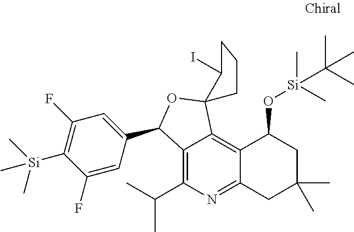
C12=C(C(C)C)N=C3C(=C1C1(OC2C2=CC(F)=C([Si](C)(C)C)C(F)=C2)C(I)CCC1)C(O[Si](C)(C)C(C)(C)C)CC(C)(C)C3
